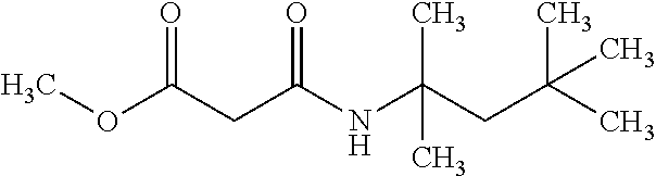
COC(CC(NC(CC(C)(C)C)(C)C)=O)=O
